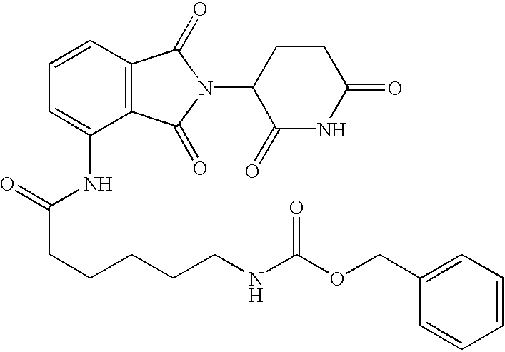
C1C(=O)NC(=O)C(N2C(=O)C3=C(C2=O)C(NC(=O)CCCCCNC(OCC2=CC=CC=C2)=O)=CC=C3)C1
